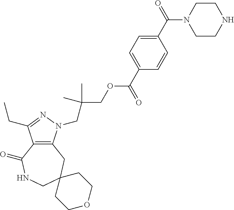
C12=C(CC3(CNC1=O)CCOCC3)N(CC(COC(C1=CC=C(C(=O)N3CCNCC3)C=C1)=O)(C)C)N=C2CC
